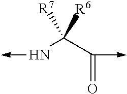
N(C(C(->C)=O)([R6])[R7])->C
